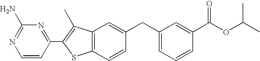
C1=CC(C2=C(C)C3=C(S2)C=CC(CC2=CC=CC(C(OC(C)C)=O)=C2)=C3)=NC(N)=N1
